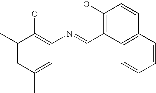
C1(C)=CC(C)=CC(N=CC2=C(O)C=CC3=C2C=CC=C3)=C1O
